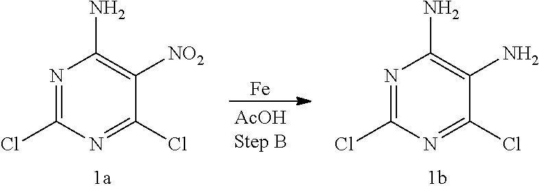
N1=C(Cl)N=C(Cl)C([NO2])=C1N.[Fe].N1=C(Cl)N=C(Cl)C(N)=C1N
